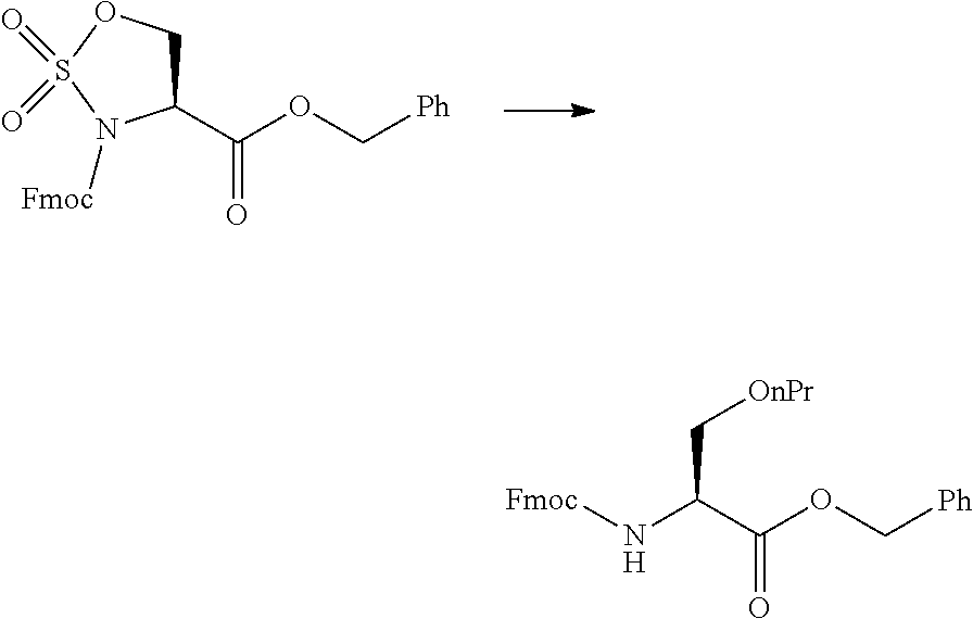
C1(C(OC[Ph])=O)COS(=O)(=O)N1[Fmoc].C(C[OnPr])(C(OC[Ph])=O)N[Fmoc]
